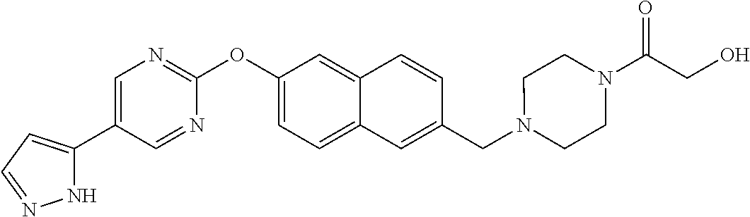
N1C(C2=CN=C(OC3=CC=C4C(=C3)C=CC(CN3CCN(C(CO)=O)CC3)=C4)N=C2)=CC=N1
